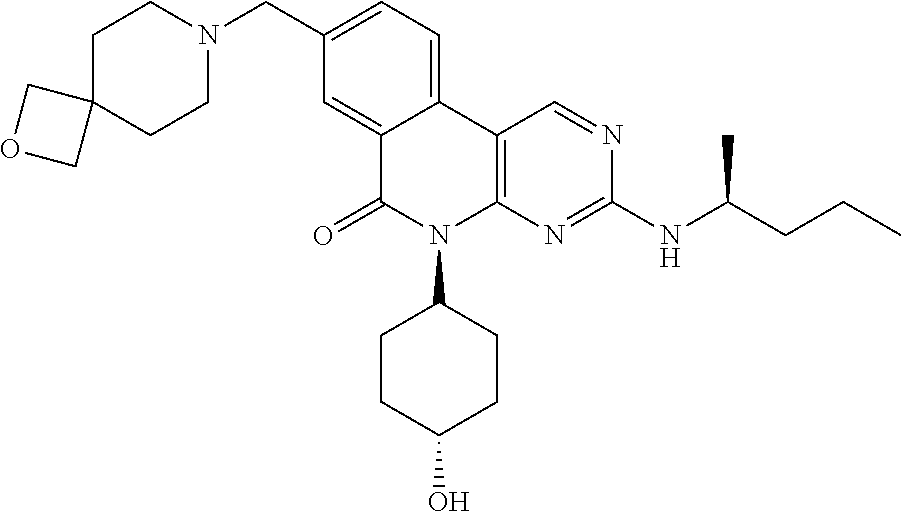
C12=CC(CN3CCC4(CC3)COC4)=CC=C1C1=C(N(C3CCC(O)CC3)C2=O)N=C(NC(CCC)C)N=C1
